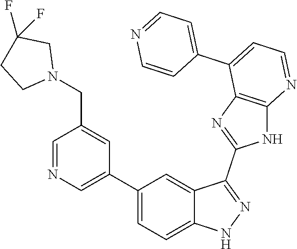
C1=NC=C(C2=CC=C3C(=C2)C(C2=NC4=C(N2)N=CC=C4C2=CC=NC=C2)=NN3)C=C1CN1CC(F)(F)CC1
